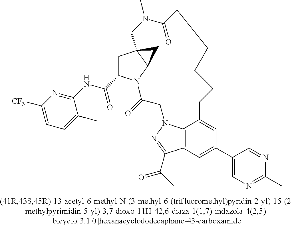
C1(C(=O)NC2=NC([F3C])=CC=C2C)CC23C(N1C(=O)CN1C4=C(C(C(C)=O)=N1)C=C(C1=CN=C(C)N=C1)C=C4CCCCCC(=O)N(C)C2)C3
